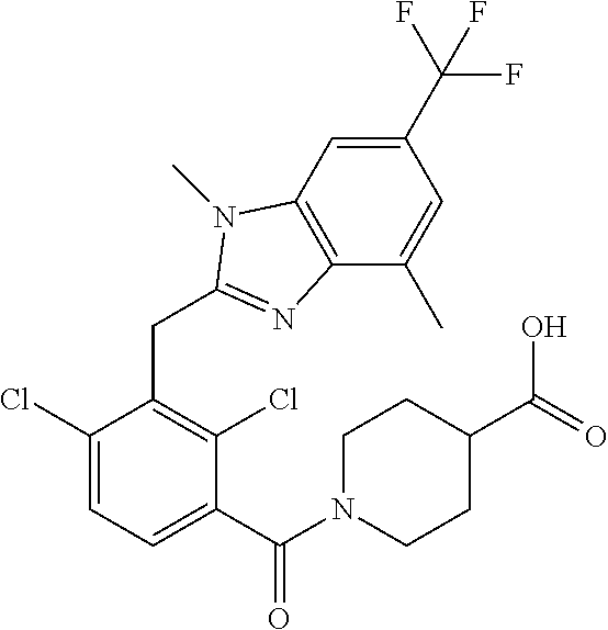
C1(Cl)=CC=C(C(N2CCC(C(=O)O)CC2)=O)C(Cl)=C1CC1=NC2=C(C=C(C(F)(F)F)C=C2C)N1C
